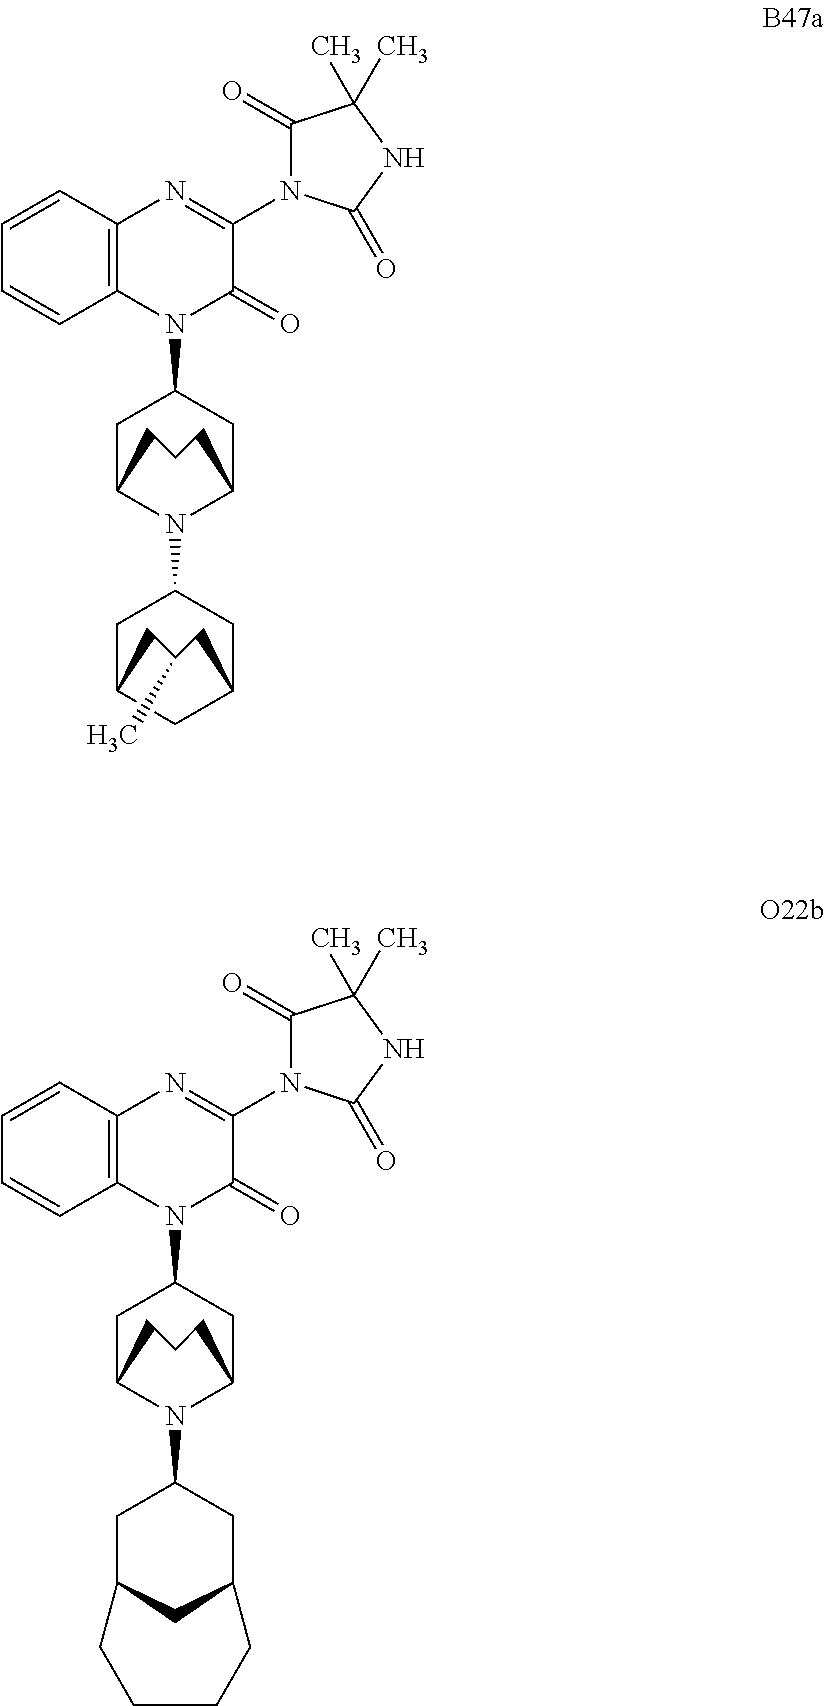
C12=C(N=C(N3C(=O)C(C)(C)NC3=O)C(=O)N1C1CC3N(C4CC5CC(C4)CC(C)C5)C(C1)CCC3)C=CC=C2.C12=C(N=C(N3C(=O)C(C)(C)NC3=O)C(=O)N1C1CC3N(C4CC5CC(C4)CCCC5)C(C1)CCC3)C=CC=C2
